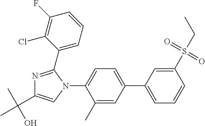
C1=CC(S(CC)(=O)=O)=CC(C2=CC=C(N3C(C4=CC=CC(F)=C4Cl)=NC(C(C)(O)C)=C3)C(C)=C2)=C1
